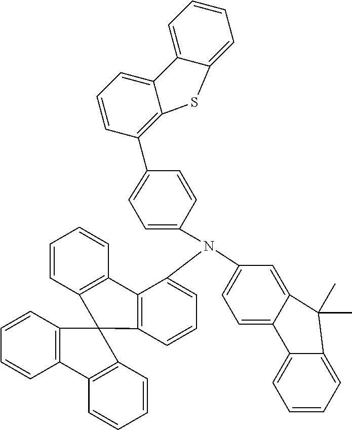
C12=CC=C(N(C3=CC=CC4=C3C3=C(C=CC=C3)C43C4=C(C=CC=C4)C4=C3C=CC=C4)C3=CC=C(C4=C5C(=CC=C4)C4=CC=CC=C4S5)C=C3)C=C1C(C)(C)C1=CC=CC=C21
